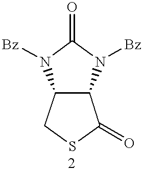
C12C(CSC1=O)N([Bz])C(=O)N2[Bz]
